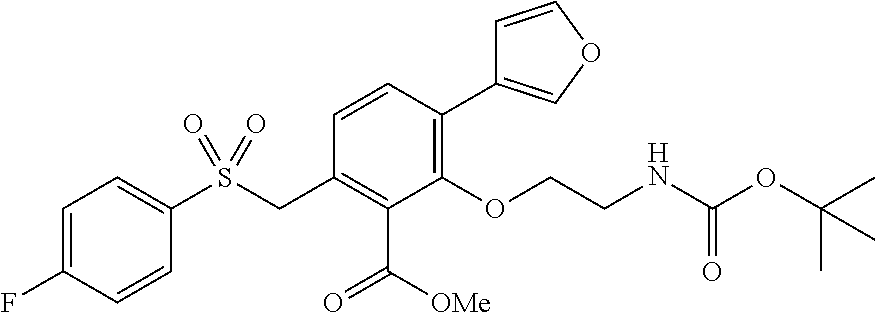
C1=C(F)C=CC(S(CC2=C(C([OMe])=O)C(OCCNC(OC(C)(C)C)=O)=C(C3=COC=C3)C=C2)(=O)=O)=C1
